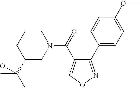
N1(C(=O)C2=CON=C2C2=CC=C(OC)C=C2)CCCC(C(C)(C)O)C1
